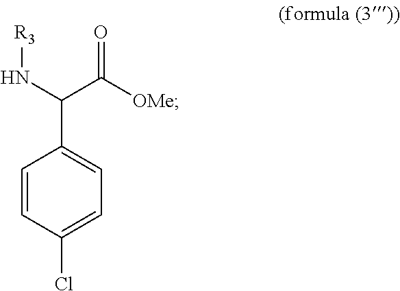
C1=CC(Cl)=CC=C1C(N[R3])C([OMe])=O
